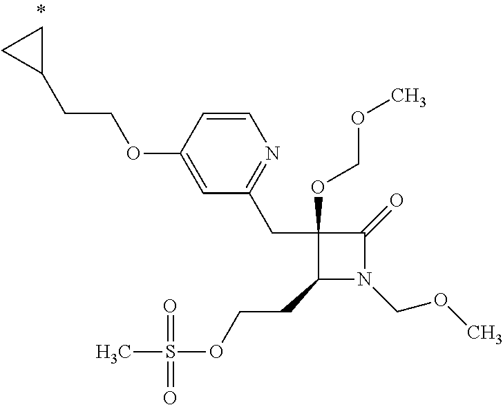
C1(CC2=NC=CC(OCCC3CC3)=C2)(OCOC)C(CCOS(=O)(C)=O)N(COC)C1=O
